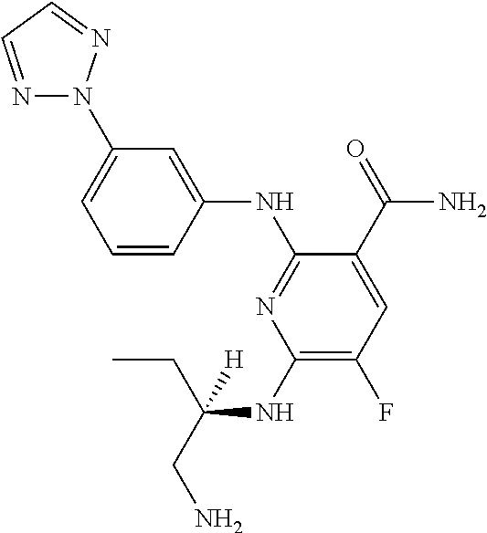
C1(NC(CC)(CN)[H])=C(F)C=C(C(=O)N)C(NC2=CC(N3N=CC=N3)=CC=C2)=N1
